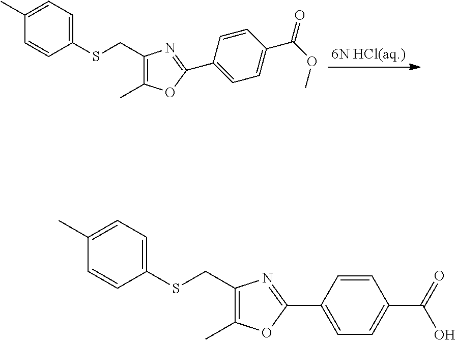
C1(CSC2=CC=C(C)C=C2)=C(C)OC(C2=CC=C(C(OC)=O)C=C2)=N1.C1(CSC2=CC=C(C)C=C2)=C(C)OC(C2=CC=C(C(=O)O)C=C2)=N1
